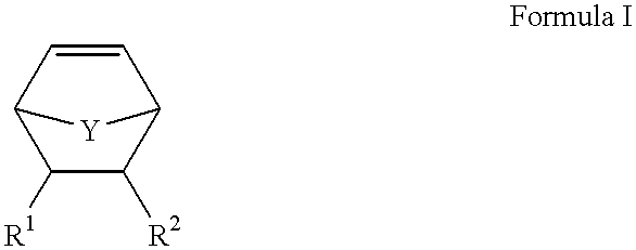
C1([R1])C([R2])C2C=CC1[Y]2
